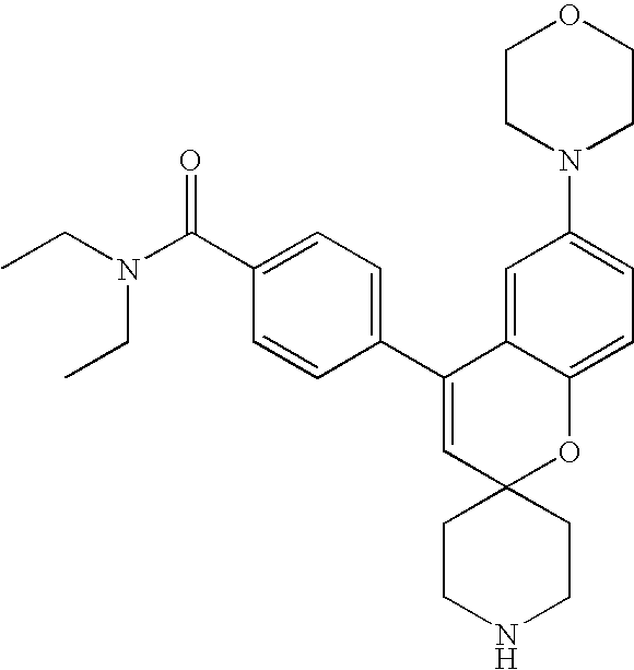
CCN(C(C1=CC=C(C2=CC3(OC4=CC=C(N5CCOCC5)C=C24)CCNCC3)C=C1)=O)CC
